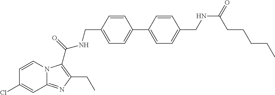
C1=CN2C(=NC(CC)=C2C(=O)NCC2=CC=C(C3=CC=C(CNC(=O)CCCCC)C=C3)C=C2)C=C1Cl
